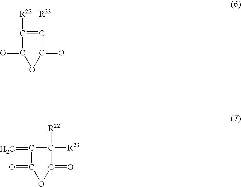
C=C1C([R22])([R23])C(=O)OC1=O.C1([R22])=C([R23])C(=O)OC1=O
